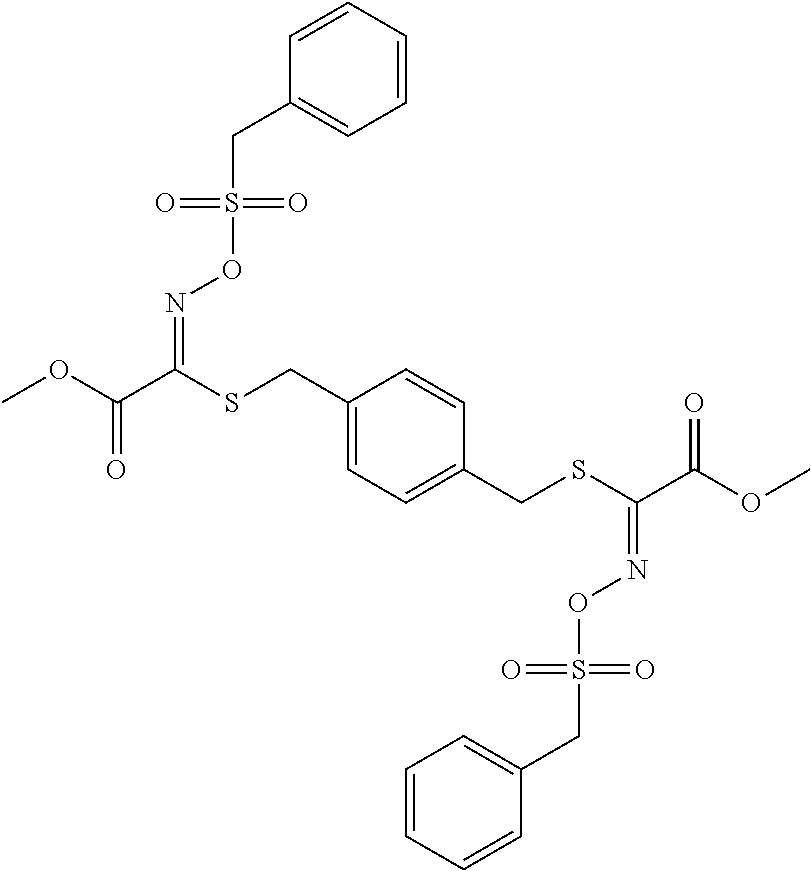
COC(C(SCC1=CC=C(CSC(C(OC)=O)=NOS(CC2=CC=CC=C2)(=O)=O)C=C1)=NOS(CC1=CC=CC=C1)(=O)=O)=O
